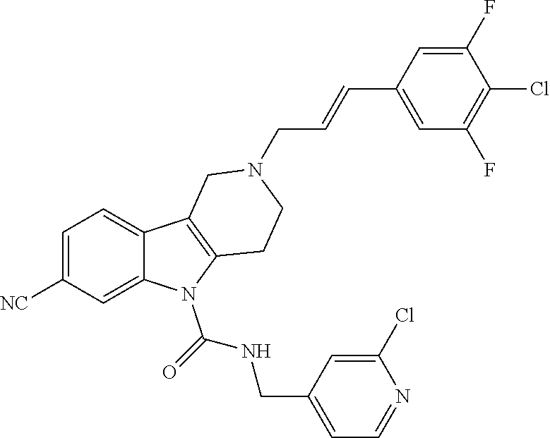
C1=C([NC])C=C2C(=C1)C1=C(N2C(NCC2=CC=NC(Cl)=C2)=O)CCN(CC=CC2=CC(F)=C(Cl)C(F)=C2)C1
